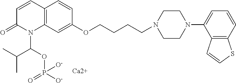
C12=C(C=C(OCCCCN3CCN(C4=CC=CC5=C4C=CS5)CC3)C=C1)N(C(OP([O-])(=O)[O-])C(C)C)C(=O)C=C2.[Ca2+]
